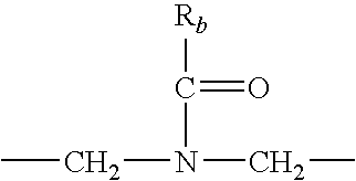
[Rb]C(N(CC)CC)=O
